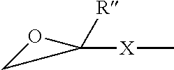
C1([X]C)([R])OC1
